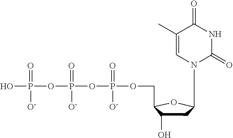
N1(C2CC(O)C(COP(=O)([O-])OP(=O)([O-])OP(=O)([O-])O)O2)C=C(C)C(=O)NC1=O
